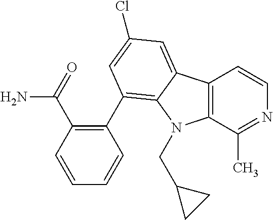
C12=C(C(C)=NC=C1)N(CC1CC1)C1=C(C3=C(C(=O)N)C=CC=C3)C=C(Cl)C=C21
